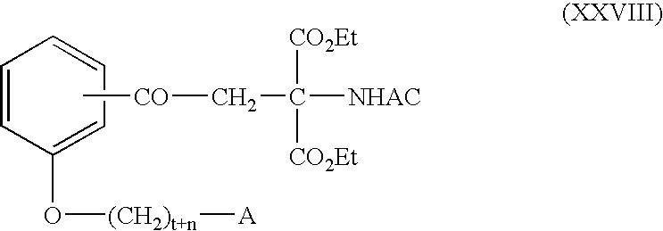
C1=CC(O[(CH2)t+n][A])=CC=C1.C[CO]CC([NHAC])([CO2Et])[CO2Et]
